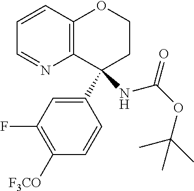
C12=C(C=CC=N1)OCCC2(C1=CC(F)=C([F3CO])C=C1)NC(OC(C)(C)C)=O
